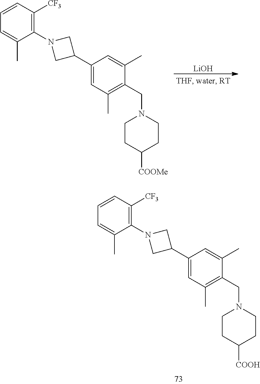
C1=CC([CF3])=C(N2CC(C3=CC(C)=C(CN4CCC([COOH])CC4)C(C)=C3)C2)C(C)=C1.[LiOH].C1=CC([CF3])=C(N2CC(C3=CC(C)=C(CN4CCC([COOMe])CC4)C(C)=C3)C2)C(C)=C1
